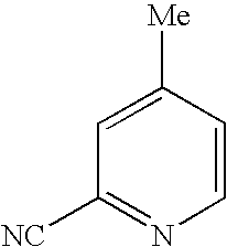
C1=C([Me])C=CN=C1[NC]
